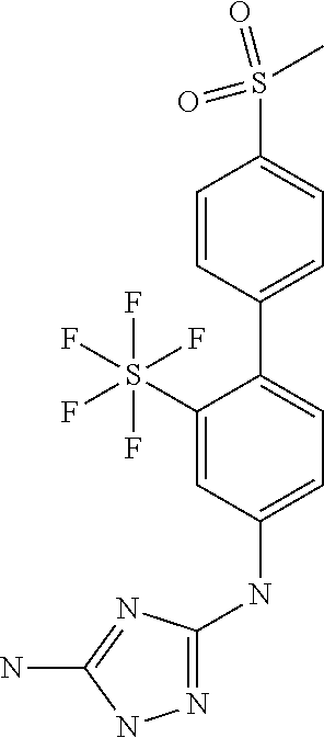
C1=CC(C2=CC=C(NC3=NNC(N)=N3)C=C2S(F)(F)(F)(F)F)=CC=C1S(=O)(=O)C
